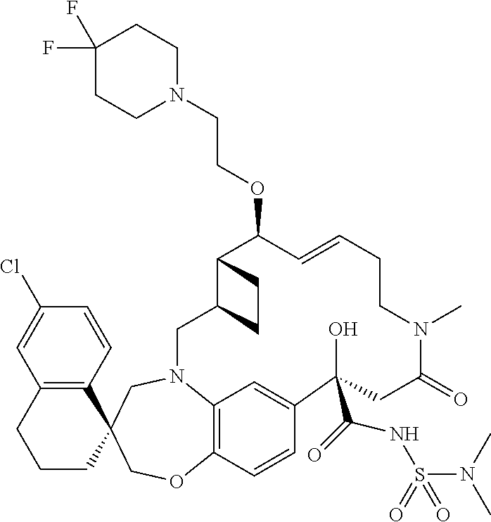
C1(F)(F)CCN(CCOC2C3C(CN4C5=C(C=CC(=C5)C(O)(C(=O)NS(N(C)C)(=O)=O)CC(=O)N(C)CCC=C2)OCC2(C5=C(C=C(Cl)C=C5)CCC2)C4)CC3)CC1
